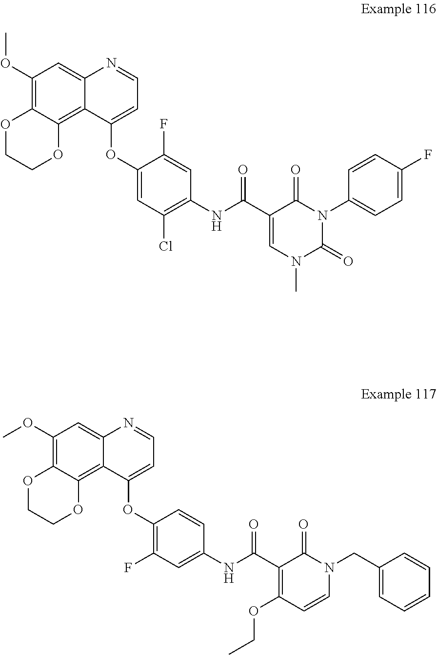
C1(OC)=C2C(=C3C(=C1)N=CC=C3OC1=CC(Cl)=C(NC(C3=CN(C)C(=O)N(C4=CC=C(F)C=C4)C3=O)=O)C=C1F)OCCO2.C1(OC)=C2C(=C3C(=C1)N=CC=C3OC1=C(F)C=C(NC(C3=C(OCC)C=CN(CC4=CC=CC=C4)C3=O)=O)C=C1)OCCO2
